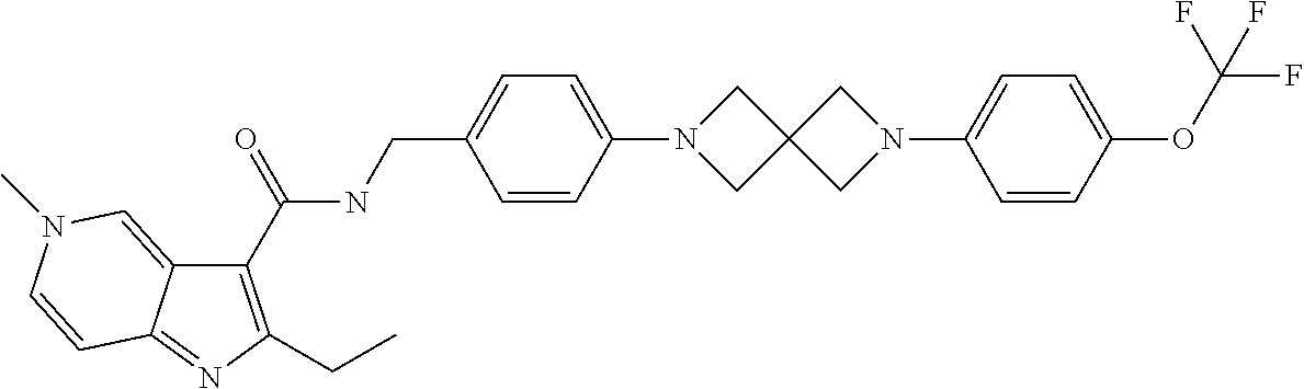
C1(C(NCC2=CC=C(N3CC4(C3)CN(C3=CC=C(OC(F)(F)F)C=C3)C4)C=C2)=O)=C(CC)N=C2C1=CN(C)C=C2
